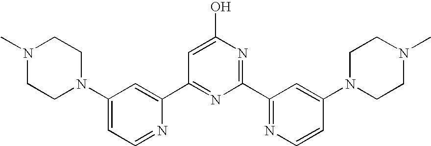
C1=C(O)N=C(C2=NC=CC(N3CCN(C)CC3)=C2)N=C1C1=CC(N2CCN(C)CC2)=CC=N1
